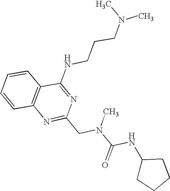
C1=CC2=C(C=C1)C(NCCCN(C)C)=NC(CN(C(NC1CCCC1)=O)C)=N2
